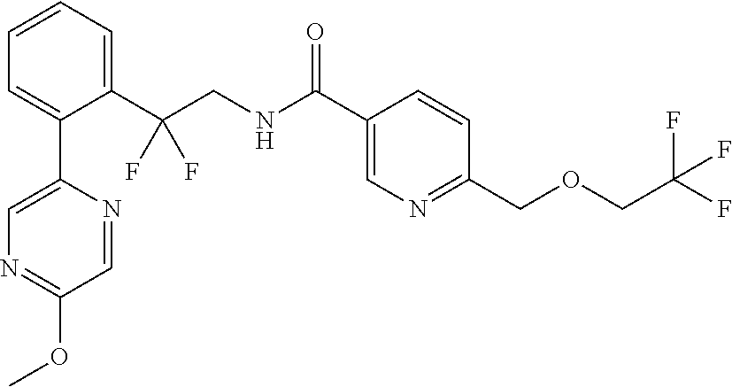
C1=CC=C(C(CNC(C2=CN=C(COCC(F)(F)F)C=C2)=O)(F)F)C(C2=CN=C(OC)C=N2)=C1
